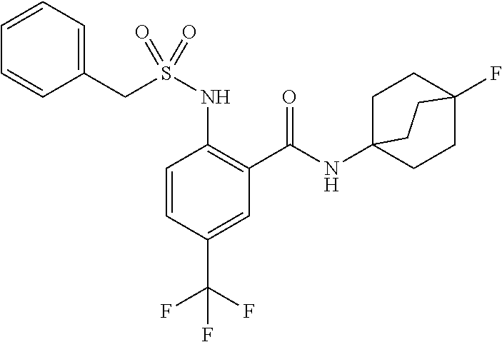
C1=CC(C(F)(F)F)=CC(C(=O)NC23CCC(F)(CC2)CC3)=C1NS(CC1=CC=CC=C1)(=O)=O
